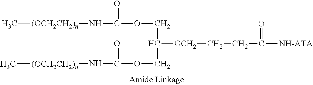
C[(OCH2CH2)n]NC(OCC(COC(N[(OCH2CH2)n]C)=O)[OCH2]CCC([NH-ATA])=O)=O
